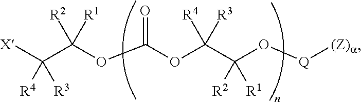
[X]C(C(OC(OC(C(O[Q][(Z)a])([R2])[R1])([R4])[R3])=O)([R2])[R1])([R4])[R3]
